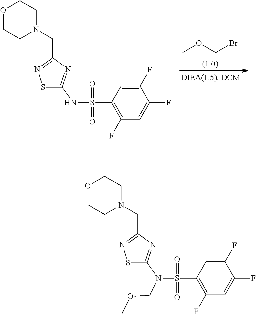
S1C(NS(=O)(=O)C2=C(F)C=C(F)C(F)=C2)=NC(CN2CCOCC2)=N1.COCBr.S1C(N(S(=O)(=O)C2=C(F)C=C(F)C(F)=C2)COC)=NC(CN2CCOCC2)=N1
